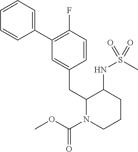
C1(C2=C(F)C=CC(CC3N(C(OC)=O)CCCC3NS(C)(=O)=O)=C2)=CC=CC=C1
